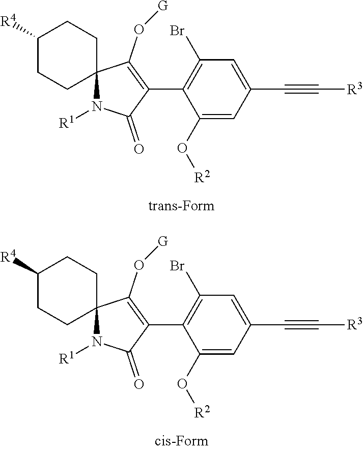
C1([R4])CCC2(CC1)N([R1])C(=O)C(C1=C(Br)C=C(C#C[R3])C=C1O[R2])=C2O[G].C1([R4])CCC2(CC1)N([R1])C(=O)C(C1=C(Br)C=C(C#C[R3])C=C1O[R2])=C2O[G]
